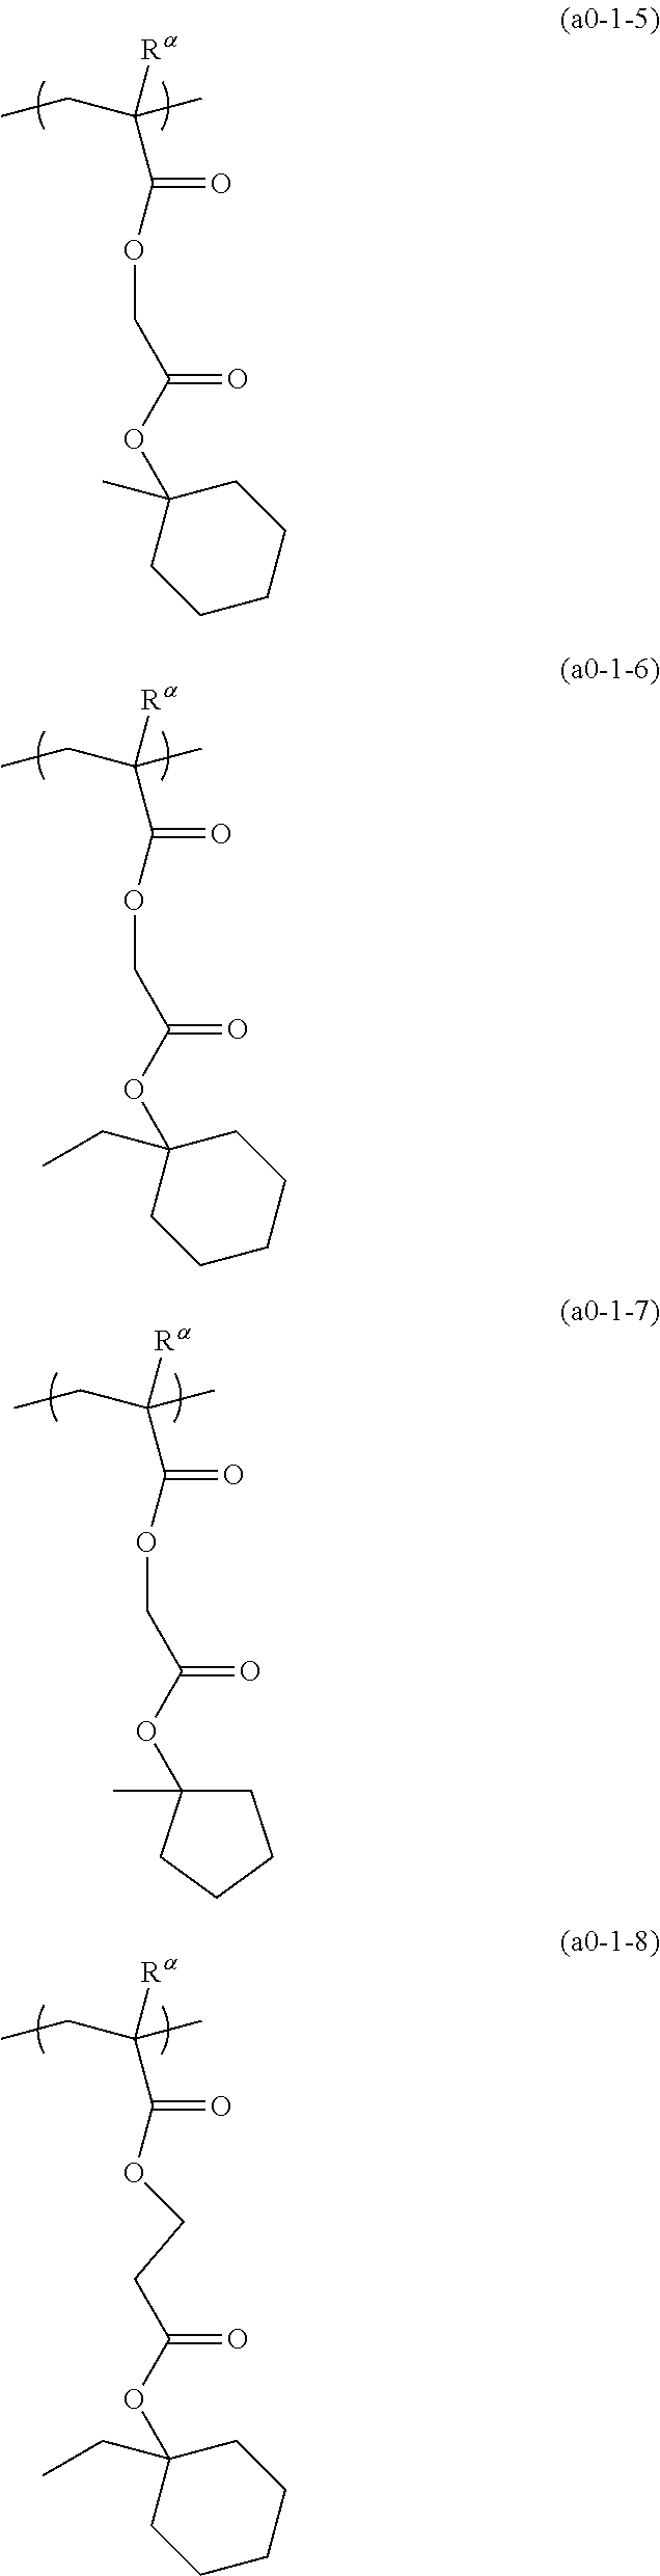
C1(OC(=O)COC(=O)C([Ra])(C)CC)(C)CCCCC1.C1(OC(=O)COC(=O)C([Ra])(C)CC)(CC)CCCCC1.O(C(=O)COC(=O)C([Ra])(C)CC)C1(C)CCCC1.O(C(=O)CCOC(=O)C([Ra])(C)CC)C1(CC)CCCCC1
